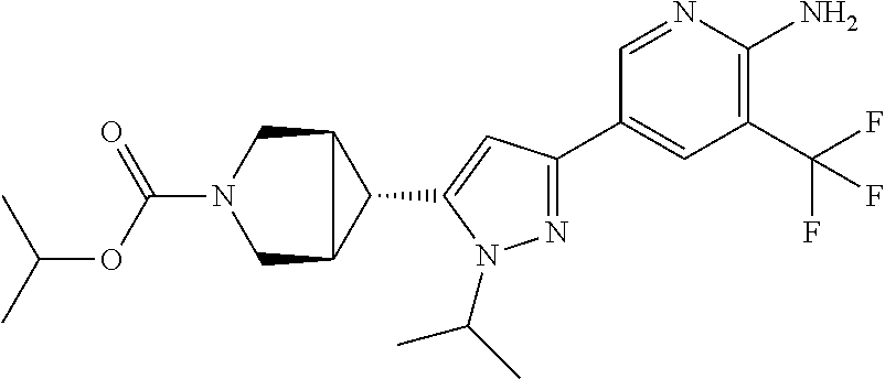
N1=C(C2=CC(C(F)(F)F)=C(N)N=C2)C=C(C2C3CN(C(OC(C)C)=O)CC32)N1C(C)C
